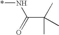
C(C(=O)N*)(C)(C)C
